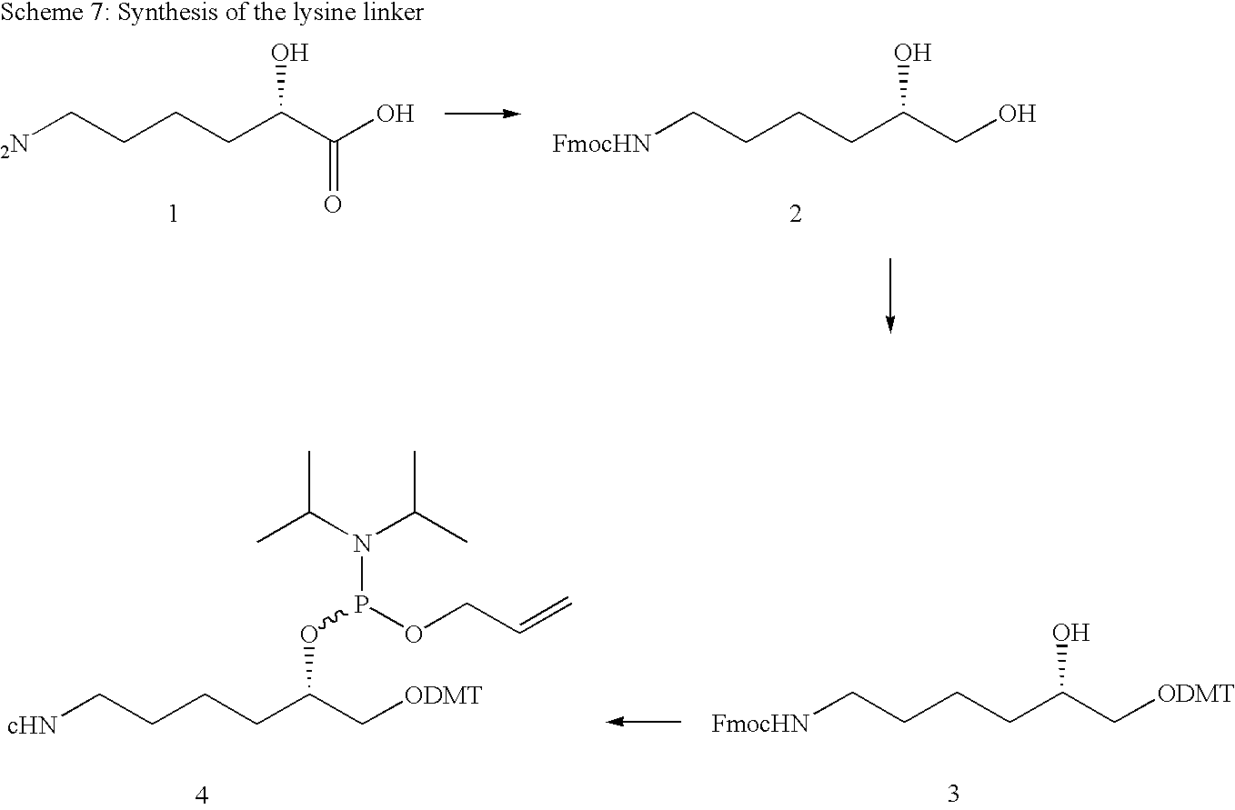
[FmocHN]CCCCC(C[ODMT])O.[cHN]CCCCC(C[ODMT])OP(OCC=C)N(C(C)C)C(C)C.[2N]CCCCC(C(O)=O)O.[FmocHN]CCCCC(CO)O
